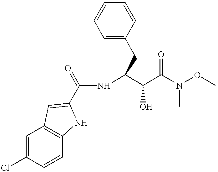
C1=C(Cl)C=CC2=C1C=C(C(=O)NC(C(C(N(OC)C)=O)O)CC1=CC=CC=C1)N2
